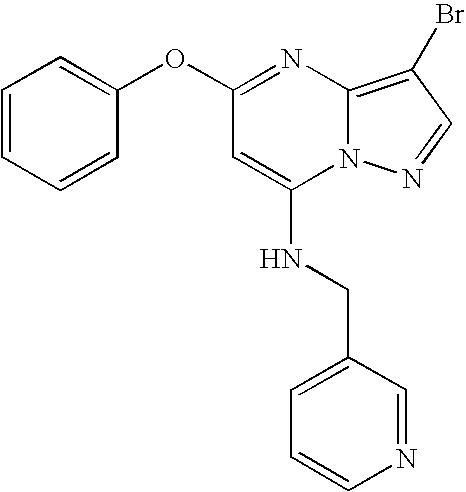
C1=CN=CC(CNC2=CC(OC3=CC=CC=C3)=NC3=C(Br)C=NN23)=C1
